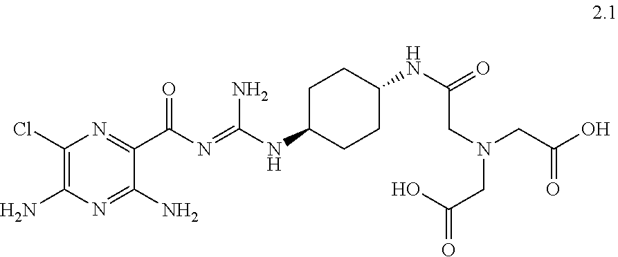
C(NC1CCC(NC(=O)CN(CC(O)=O)CC(=O)O)CC1)(=NC(C1=NC(Cl)=C(N)N=C1N)=O)N
